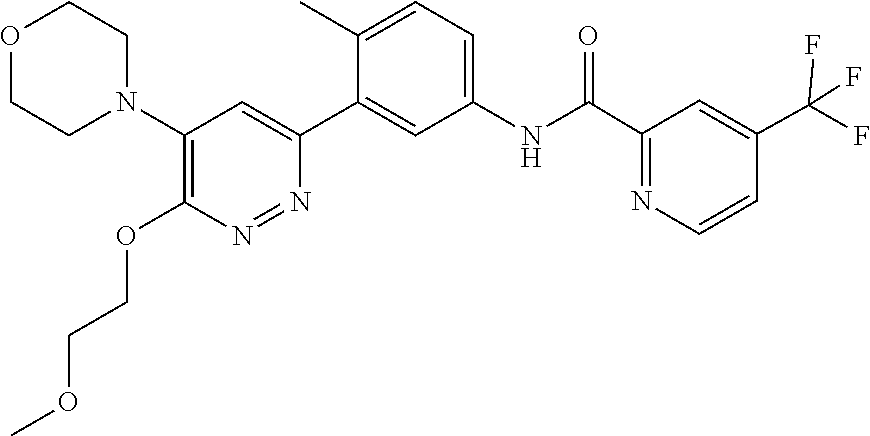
O1CCN(C2=C(OCCOC)N=NC(C3=CC(NC(C4=NC=CC(C(F)(F)F)=C4)=O)=CC=C3C)=C2)CC1
